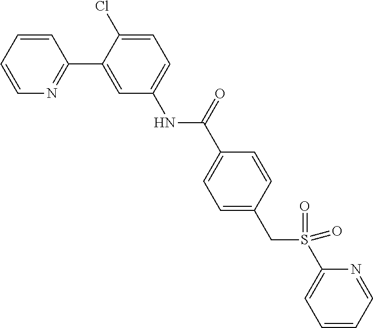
C1=CC=CN=C1C1=CC(NC(C2=CC=C(CS(C3=CC=CC=N3)(=O)=O)C=C2)=O)=CC=C1Cl
